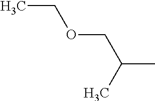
C(OCC)C(C)C
